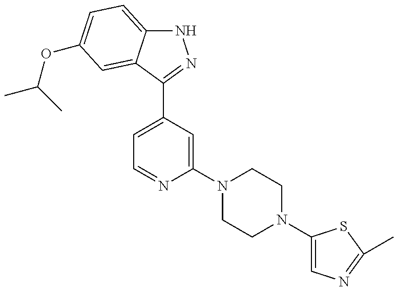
N1C2=CC=C(OC(C)C)C=C2C(C2=CC=NC(N3CCN(C4=CN=C(C)S4)CC3)=C2)=N1
